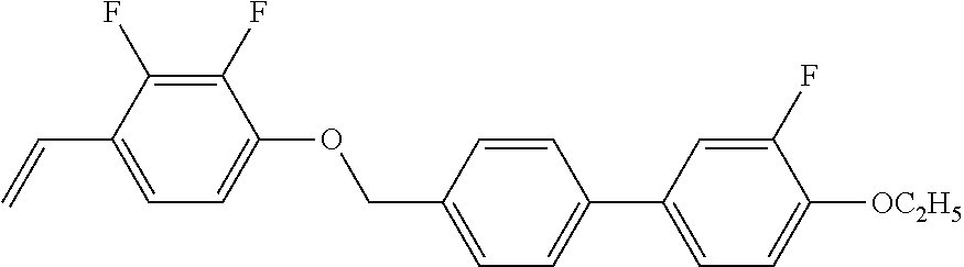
C1(F)=C(F)C(C=C)=CC=C1OCC1=CC=C(C2=CC=C([OC2H5])C(F)=C2)C=C1
